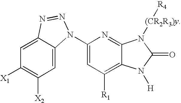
C1([X2])=C([X1])C=C2C(=C1)N(C1=CC([R1])=C3C(=N1)N([(CR2R3)y][R4])C(=O)N3[H])N=N2
